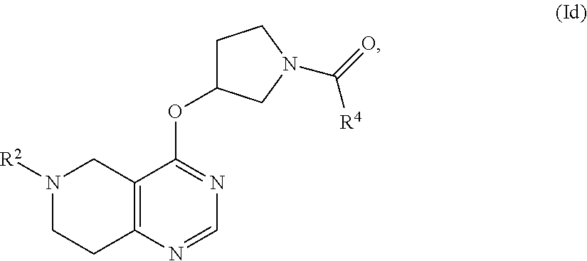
C12=C(N=CN=C1OC1CCN(C(=O)[R4])C1)CCN([R2])C2
